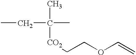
CC([CO2]CCOC=C)(C)CC
